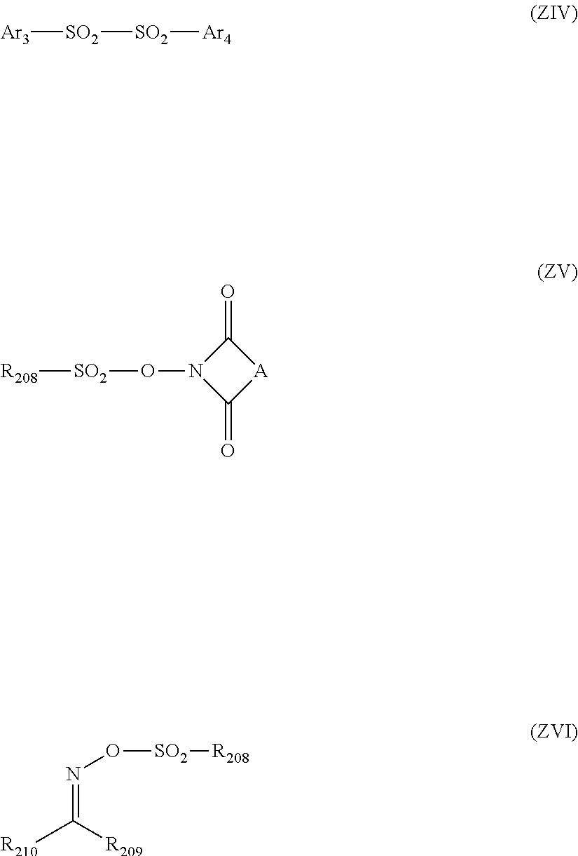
[SO2]([Ar4])[SO2][Ar3].C1(=O)N(O[SO2][R208])C(=O)[A]1.N(=C([R209])[R210])O[SO2][R208]
